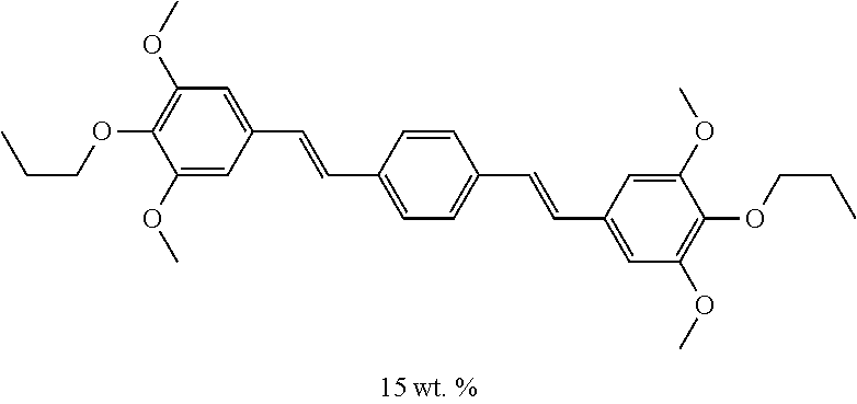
C1(OC)=CC(C=CC2=CC=C(C=CC3=CC(OC)=C(OCCC)C(OC)=C3)C=C2)=CC(OC)=C1OCCC
